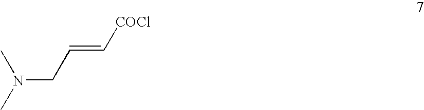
CN(C)CC=C[COCl]
